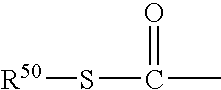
C(=O)(C)S[R50]
